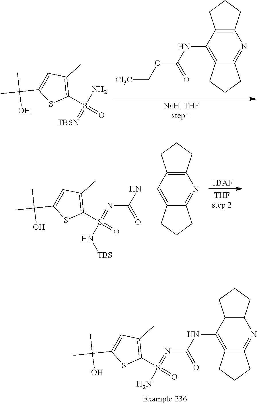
C12=C(NC(OC[Cl3C])=O)C3=C(N=C1CCC2)CCC3.NS(=[TBSN])(C1=C(C)C=C(C(C)(C)O)S1)=O.[TBAF].C12=C(NC(N=S(N[TBS])(C3=C(C)C=C(C(C)(C)O)S3)=O)=O)C3=C(N=C1CCC2)CCC3.C12=C(NC(N=S(N)(C3=C(C)C=C(C(C)(C)O)S3)=O)=O)C3=C(N=C1CCC2)CCC3
